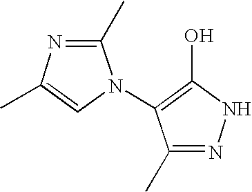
N1=C(C)C(N2C(C)=NC(C)=C2)=C(O)N1
